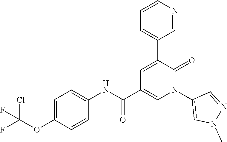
C1=C(C2=CC=CN=C2)C(=O)N(C2=CN(C)N=C2)C=C1C(NC1=CC=C(OC(F)(Cl)F)C=C1)=O
